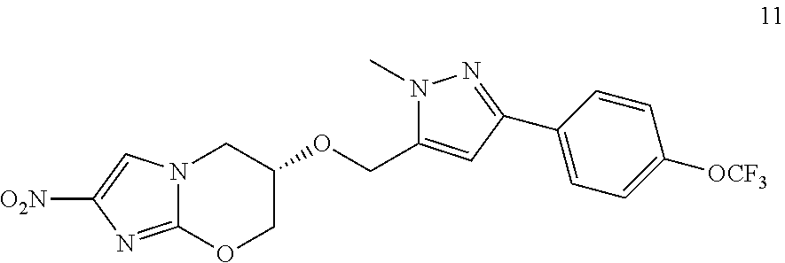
C12=NC([O2N])=CN1CC(OCC1=CC(C3=CC=C([OCF3])C=C3)=NN1C)CO2
